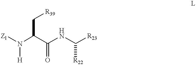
[Zl]N(C(C(NC([R23])[R22])=O)C[R39])[H]
